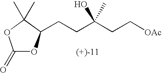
C(CC(CC[OAc])(O)C)C1OC(=O)OC1(C)C.[(+)-11]
